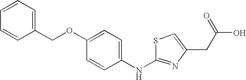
C1(COC2=CC=C(NC3=NC(CC(O)=O)=CS3)C=C2)=CC=CC=C1
